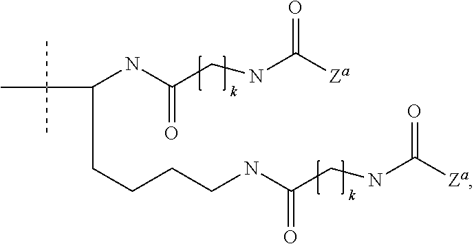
CC(C(NC(CNC(=O)[Za])=O)CCCCNC(CNC(=O)[Za])=O)(C)C
